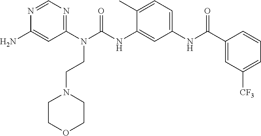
C1(N(C(NC2=CC(NC(C3=CC([CF3])=CC=C3)=O)=CC=C2C)=O)CCN2CCOCC2)=NC=NC(N)=C1
